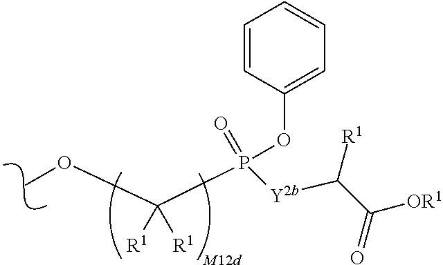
C1(OP(=O)(C(OC)([R1])[R1])[Y2b]C(C(=O)[OR1])[R1])=CC=CC=C1
